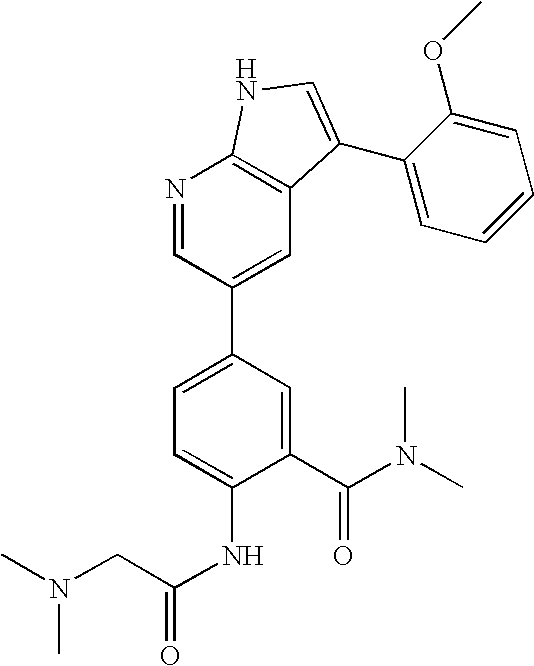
C1(C(N(C)C)=O)=CC(C2=CC3=C(N=C2)NC=C3C2=CC=CC=C2OC)=CC=C1NC(=O)CN(C)C
